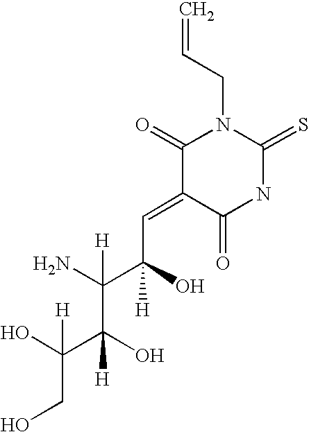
C=CCN1C(=O)C(=CC(C(N)([H])C(O)(C(O)(CO)[H])[H])(O)[H])C(=O)NC1=S
